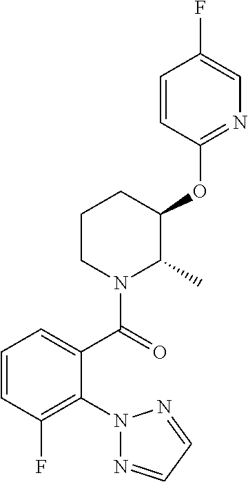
C1=CC(F)=C(N2N=CC=N2)C(C(=O)N2C(C)C(OC3=NC=C(F)C=C3)CCC2)=C1
